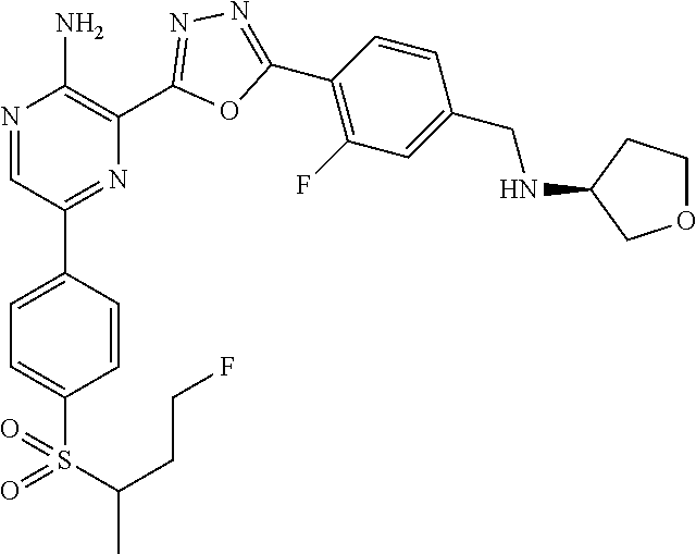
N1=CC(C2=CC=C(S(=O)(C(C)CCF)=O)C=C2)=NC(C2=NN=C(C3=C(F)C=C(CNC4COCC4)C=C3)O2)=C1N
